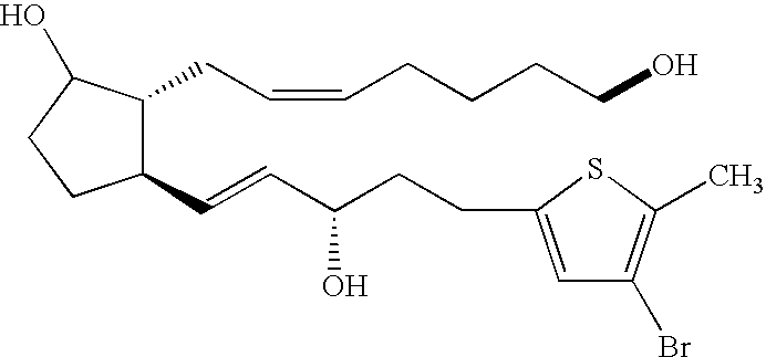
C1(C=CC(O)CCC2=CC(Br)=C(C)S2)C(CC=CCCCCO)C(O)CC1
